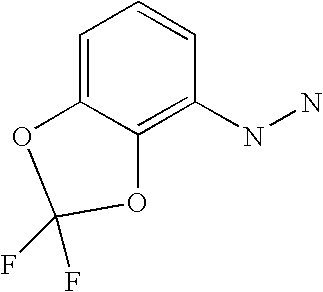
C1=C2C(=C(NN)C=C1)OC(F)(F)O2
